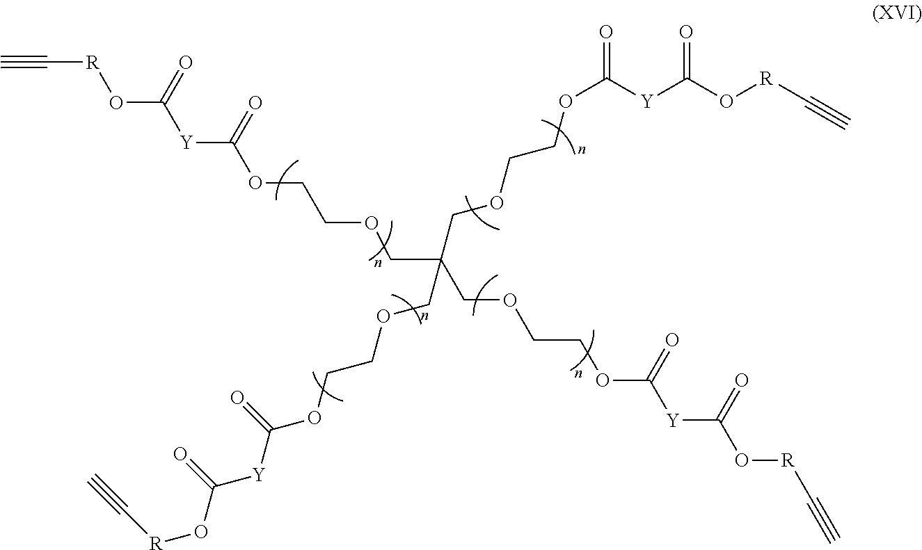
C([R]OC([Y]C(OCCOCC(COCCOC([Y]C(O[R]C#C)=O)=O)(COCCOC([Y]C(=O)O[R]C#C)=O)COCCOC([Y]C(O[R]C#C)=O)=O)=O)=O)#C
